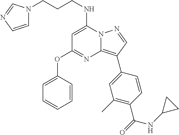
C(CN1C=CN=C1)CNC1=CC(OC2=CC=CC=C2)=NC2=C(C3=CC(C)=C(C(=O)NC4CC4)C=C3)C=NN12
